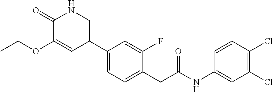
N(C1=CC(Cl)=C(Cl)C=C1)C(CC1=CC=C(C2=CNC(=O)C(OCC)=C2)C=C1F)=O
